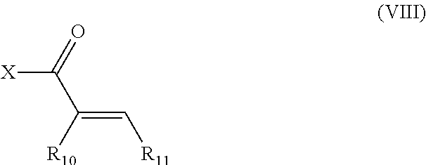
[X]C(=O)C([R10])=C[R11]
